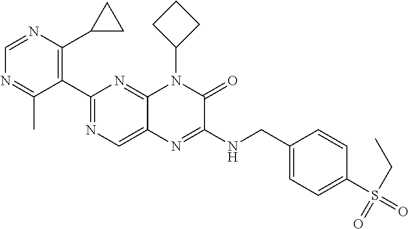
C1(C2=NC=C3C(=N2)N(C2CCC2)C(=O)C(NCC2=CC=C(S(=O)(CC)=O)C=C2)=N3)=C(C2CC2)N=CN=C1C
